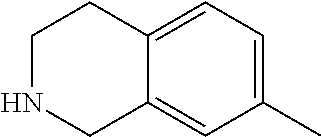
C12=CC=C(C)C=C1CNCC2
